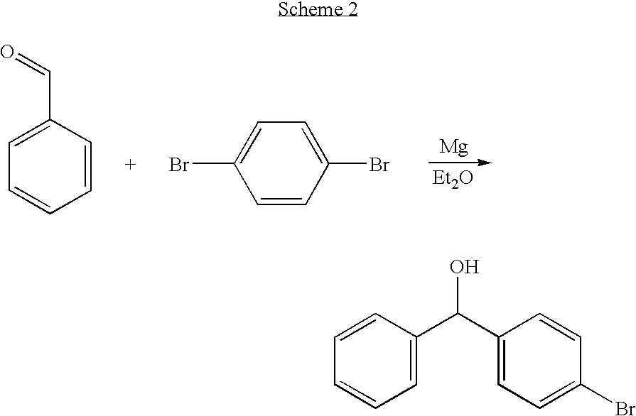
C1(C=O)=CC=CC=C1.C1(Br)=CC=C(Br)C=C1.[Mg].[Et2O].C1=CC=CC=C1C(C1=CC=C(Br)C=C1)O
